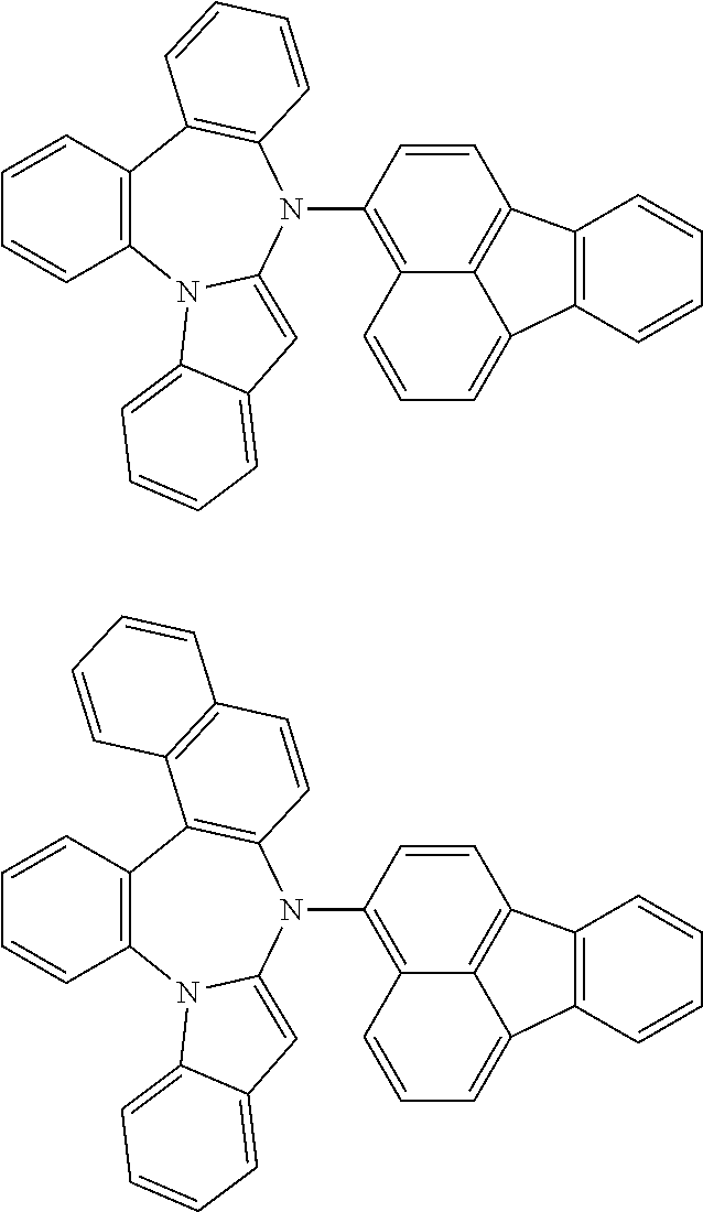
C12=C(C=CC=C1)C1=C(N(C3=C4C5=C(C=C3)C3=C(C5=CC=C4)C=CC=C3)C3=CC4=CC=CC=C4N23)C=CC=C1.C12=C(C=CC=C1)C1=C(N(C3=C4C5=C(C=C3)C3=C(C5=CC=C4)C=CC=C3)C3=CC4=CC=CC=C4N23)C=CC2=C1C=CC=C2
